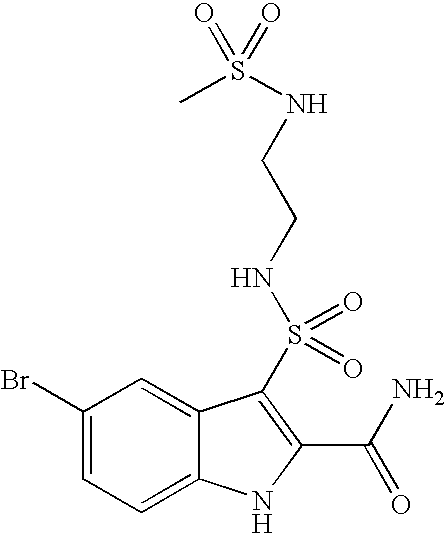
C1(Br)=CC=C2C(=C1)C(S(=O)(=O)NCCNS(C)(=O)=O)=C(C(N)=O)N2
